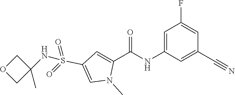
C1=C(NC(C2=CC(S(=O)(=O)NC3(C)COC3)=CN2C)=O)C=C(C#N)C=C1F
